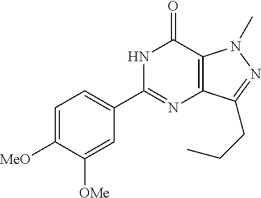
C1=C([MeO])C([OMe])=CC(C2=NC3=C(C(=O)N2)N(C)N=C3CCC)=C1
